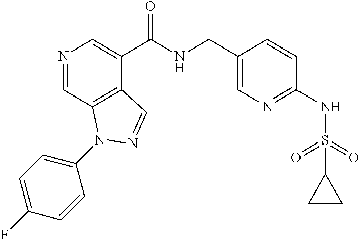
N1=CC2=C(C(C(NCC3=CN=C(NS(C4CC4)(=O)=O)C=C3)=O)=C1)C=NN2C1=CC=C(F)C=C1
